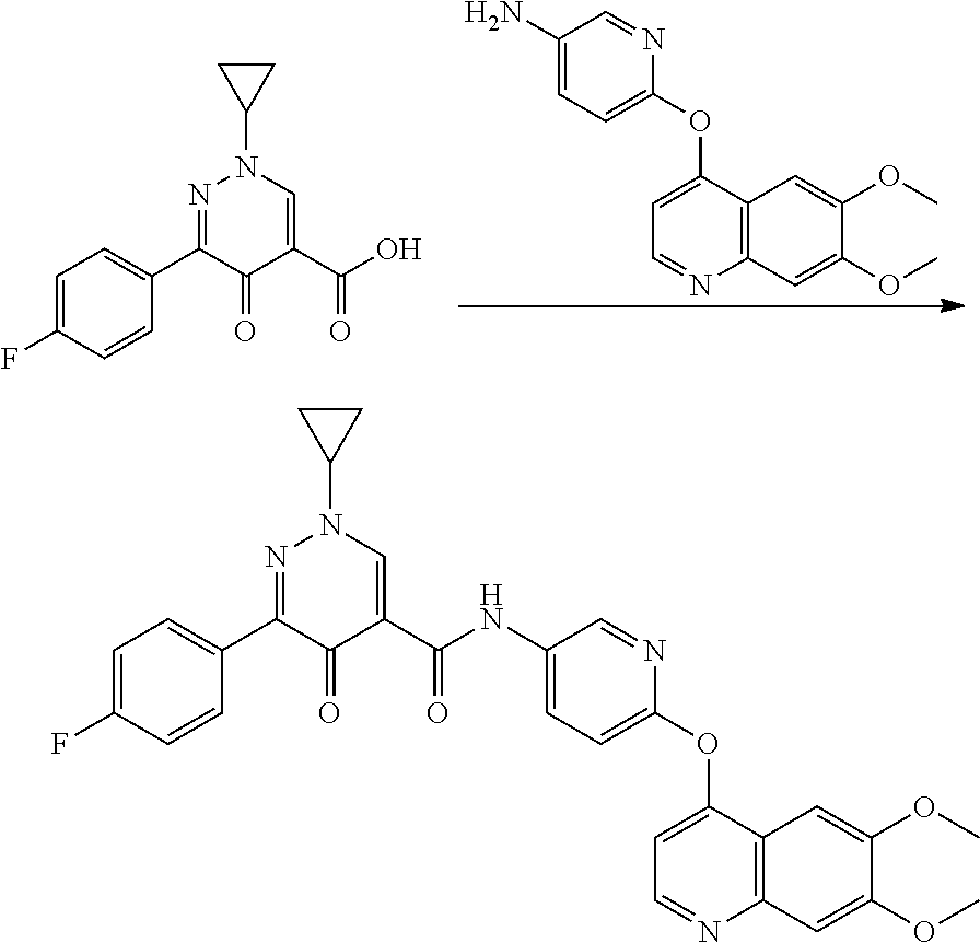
C1=C(OC2=CC=C(N)C=N2)C2=C(N=C1)C=C(OC)C(OC)=C2.C1=C(F)C=CC(C2=NN(C3CC3)C=C(C(O)=O)C2=O)=C1.C1=C(F)C=CC(C2=NN(C3CC3)C=C(C(=O)NC3=CC=C(OC4=CC=NC5=C4C=C(OC)C(OC)=C5)N=C3)C2=O)=C1
